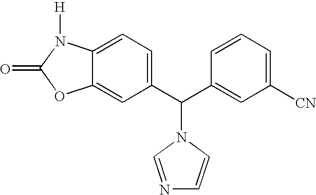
C1(C(C2=CC([CN])=CC=C2)N2C=CN=C2)=CC=C2C(=C1)OC(=O)N2[H]
